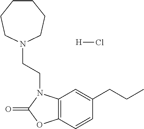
[H]Cl.C12=C(C=CC(CCC)=C1)OC(=O)N2CCN1CCCCCC1
